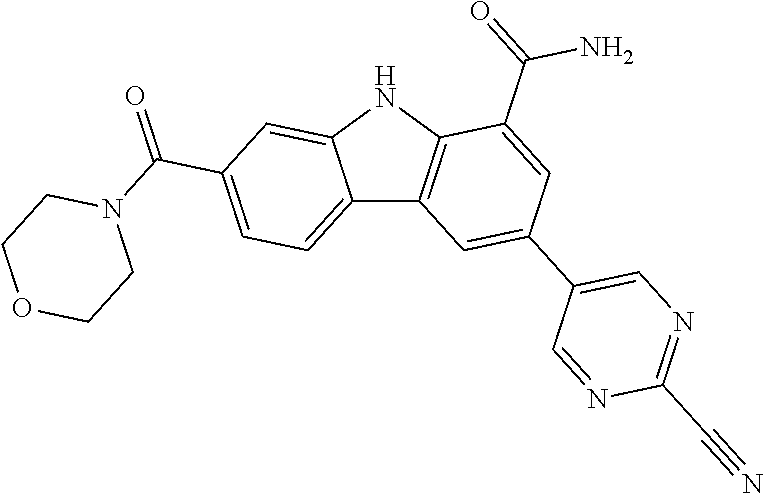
C12=CC=C(C(=O)N3CCOCC3)C=C1NC1=C2C=C(C2=CN=C(C#N)N=C2)C=C1C(=O)N
